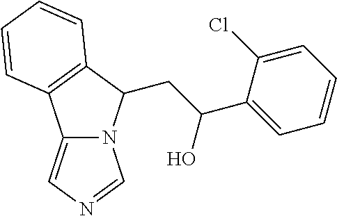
C12=CN=CN1C(CC(O)C1=CC=CC=C1Cl)C1=C2C=CC=C1
